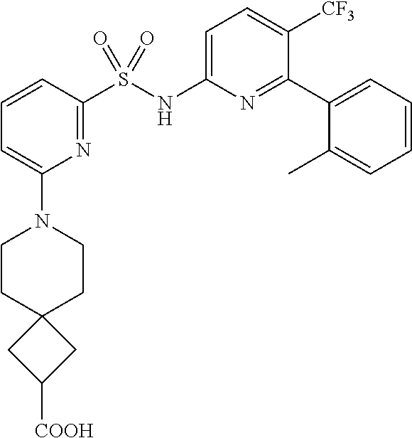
C1=CC(S(NC2=CC=C([CF3])C(C3=CC=CC=C3C)=N2)(=O)=O)=NC(N2CCC3(CC2)CC([COOH])C3)=C1
